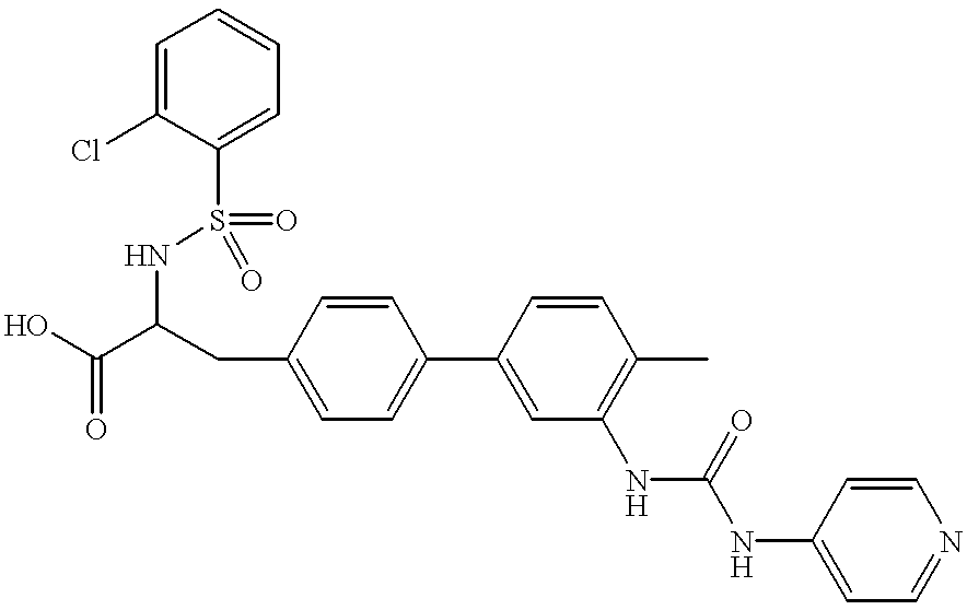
OC(C(CC1=CC=C(C2=CC(NC(=O)NC3=CC=NC=C3)=C(C)C=C2)C=C1)NS(=O)(=O)C1=CC=CC=C1Cl)=O
